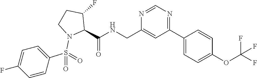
N1=CN=C(C2=CC=C(OC(F)(F)F)C=C2)C=C1CNC(C1N(S(C2=CC=C(F)C=C2)(=O)=O)CCC1F)=O
